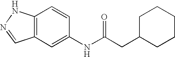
C12=C(C=C(NC(CC3CCCCC3)=O)C=C1)C=NN2
